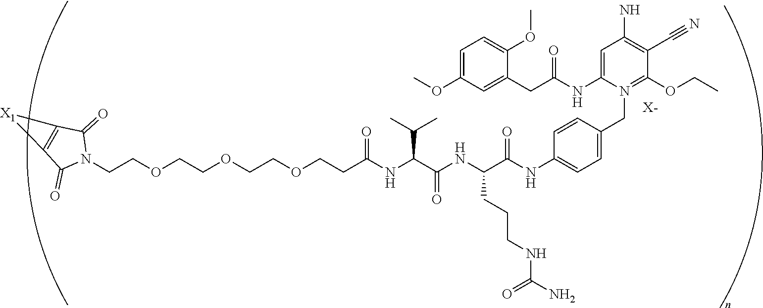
C(COCCOCCOCCC(NC(C(NC(C(NC1=CC=C(CN2=C(OCC)C(C#N)=C(N)C=C2NC(CC2=CC(OC)=CC=C2OC)=O)C=C1)=O)CCCNC(=O)N)=O)C(C)C)=O)N1C(=O)C2=C(C1=O)[X1]2.[X-]
